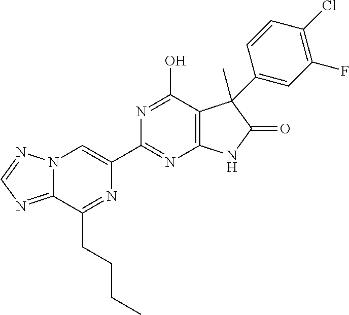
C12=NC=NN1C=C(C1=NC3=C(C(O)=N1)C(C)(C1=CC(F)=C(Cl)C=C1)C(=O)N3)N=C2CCCC
